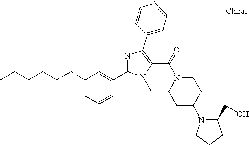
CCCCCCC1=CC=CC(C2=NC(C3=CC=NC=C3)=C(C(=O)N3CCC(N4C(CO)CCC4)CC3)N2C)=C1
